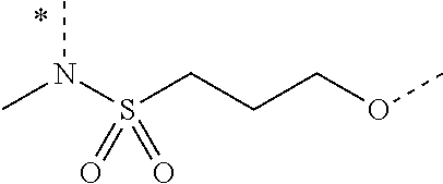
CN(S(CCCOC)(=O)=O)C
